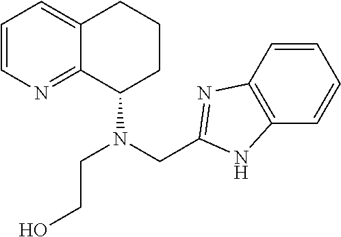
C1=CN=C2C(=C1)CCCC2N(CCO)CC1=NC2=C(C=CC=C2)N1
